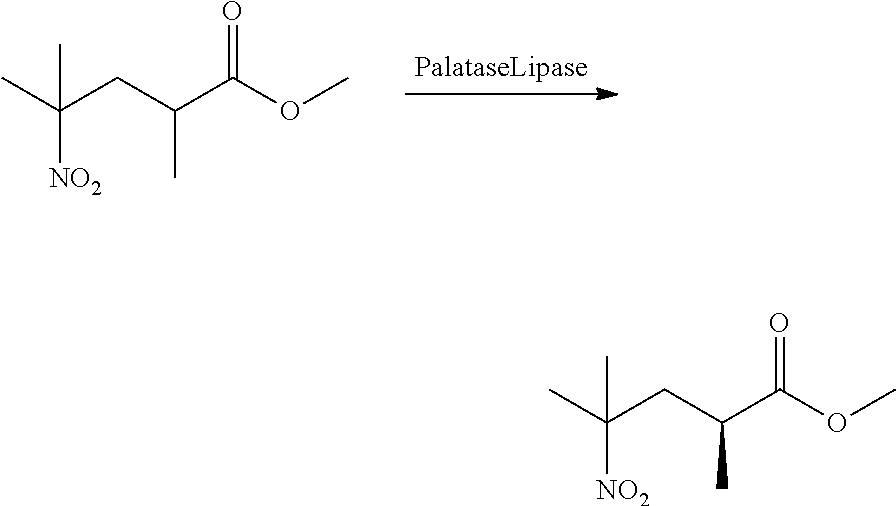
C(C(C(OC)=O)C)C(C)([NO2])C.C(C(C(OC)=O)C)C(C)([NO2])C
